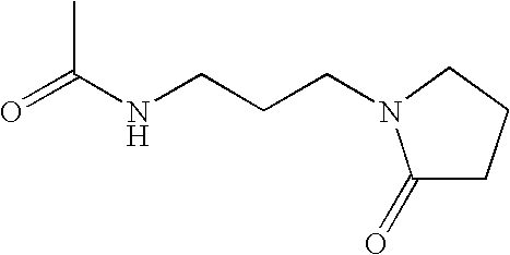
O=C(NCCCN1C(=O)CCC1)C
